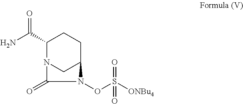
C1(C(N)=O)N2CC(CC1)N(OS([ONBu4])(=O)=O)C2=O
